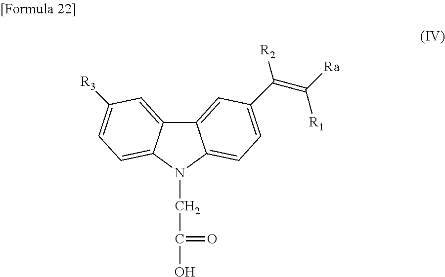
C12=CC(C(=C([R1])[Ra])[R2])=CC=C1N(CC(O)=O)C1=CC=C([R3])C=C21
